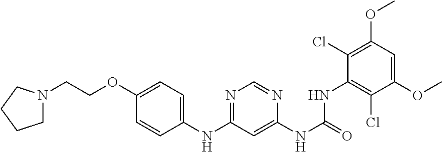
C1=CC(NC2=NC=NC(NC(=O)NC3=C(Cl)C(OC)=CC(OC)=C3Cl)=C2)=CC=C1OCCN1CCCC1
